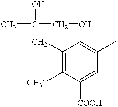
C1(CC(C)(CO)O)=C([CH3O])C([COOH])=CC(C)=C1
